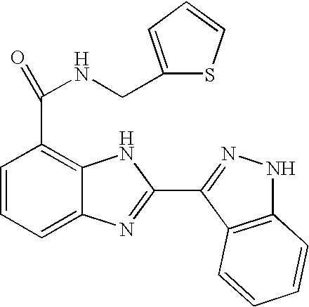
C1=CC=C2C(=C1C(=O)NCC1=CC=CS1)NC(C1=NNC3=C1C=CC=C3)=N2
